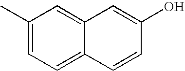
C1(C)=CC=C2C(=C1)C=C(O)C=C2
